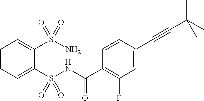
C1=CC=C(S(NC(C2=C(F)C=C(C#CC(C)(C)C)C=C2)=O)(=O)=O)C(S(N)(=O)=O)=C1
